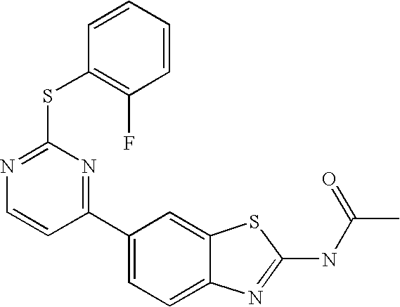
C1(C2=CC=C3C(=C2)SC(NC(C)=O)=N3)=NC(SC2=C(F)C=CC=C2)=NC=C1
